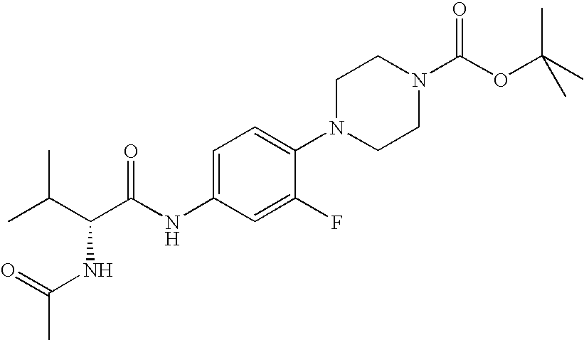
C1=C(NC(C(C(C)C)NC(C)=O)=O)C=C(F)C(N2CCN(C(OC(C)(C)C)=O)CC2)=C1
